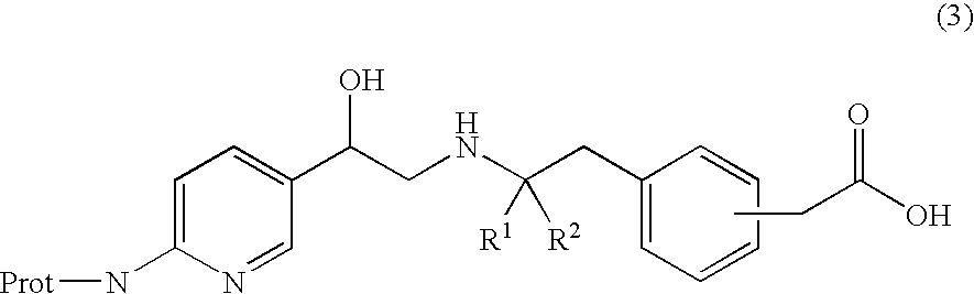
C1=C(N[Prot])N=CC(C(O)CNC(CC2=CC=CC=C2)([R1])[R2])=C1.CCC(O)=O
